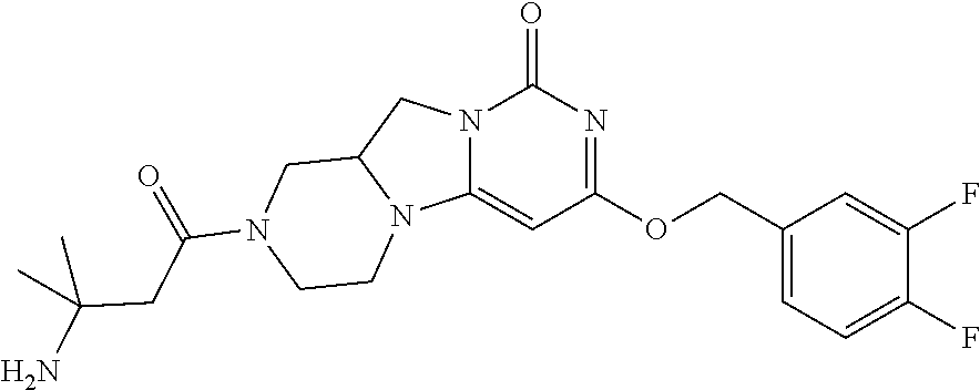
C1(COC2=NC(=O)N3C(=C2)N2C(C3)CN(C(=O)CC(N)(C)C)CC2)=CC=C(F)C(F)=C1
